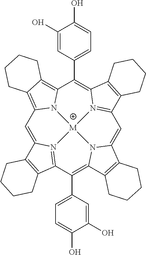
C1=C2N3=C(C(C4=CC=C(O)C(O)=C4)=C4N5C(=CC6=N7C(=C(C8=CC=C(O)C(O)=C8)C8=C9C(=C1N8[M]753)CCCC9)C1=C6CCCC1)C1=C4CCCC1)C1=C2CCCC1
